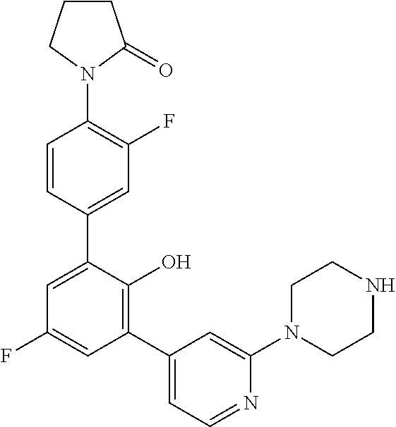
C1(N2C(=O)CCC2)=C(F)C=C(C2=CC(F)=CC(C3=CC=NC(N4CCNCC4)=C3)=C2O)C=C1
